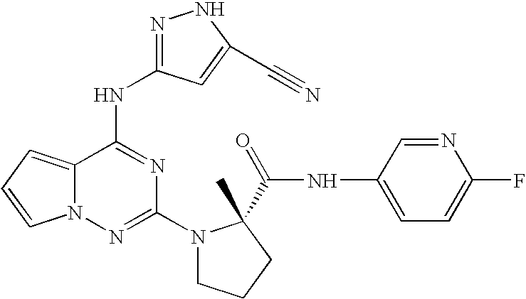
C12=CC=CN1N=C(N1CCCC1(C)C(=O)NC1=CC=C(F)N=C1)N=C2NC1=NNC(C#N)=C1
